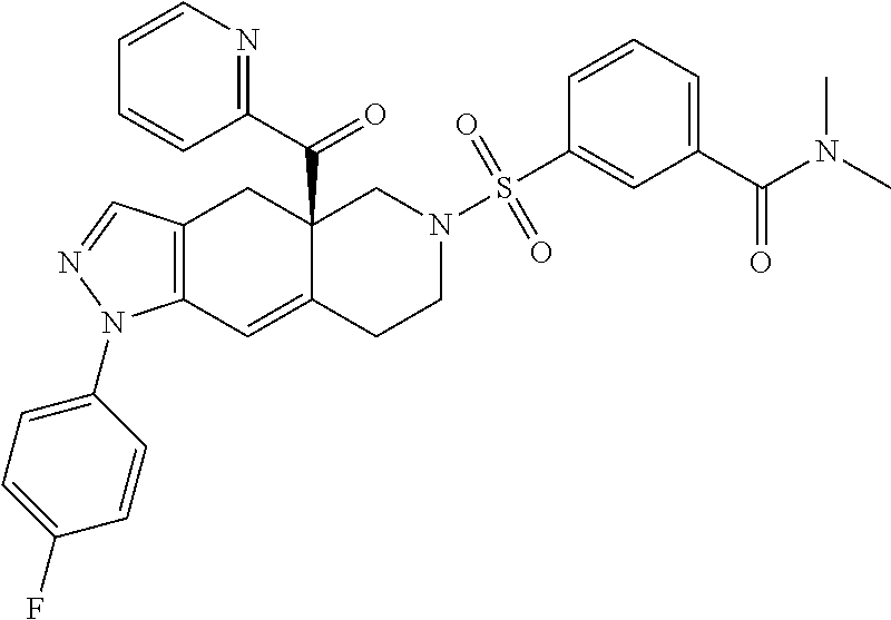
C12=C(C=C3C(C(C4=NC=CC=C4)=O)(C1)CN(S(C1=CC(C(N(C)C)=O)=CC=C1)(=O)=O)CC3)N(C1=CC=C(F)C=C1)N=C2
